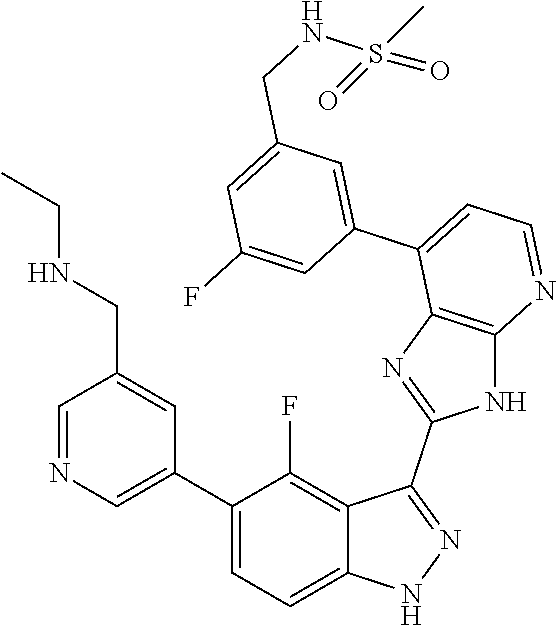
C1=NC=C(C2=CC=C3C(=C2F)C(C2=NC4=C(N2)N=CC=C4C2=CC(CNS(=O)(C)=O)=CC(F)=C2)=NN3)C=C1CNCC
